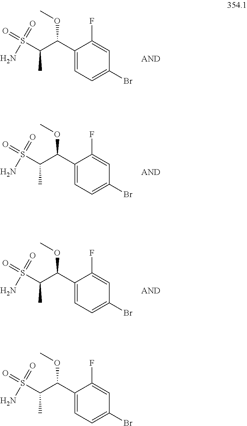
C1(C(C(S(=O)(N)=O)C)OC)=CC=C(Br)C=C1F.C1(C(C(S(=O)(N)=O)C)OC)=CC=C(Br)C=C1F.C1(C(C(S(=O)(N)=O)C)OC)=CC=C(Br)C=C1F.C1(C(C(S(=O)(N)=O)C)OC)=CC=C(Br)C=C1F
